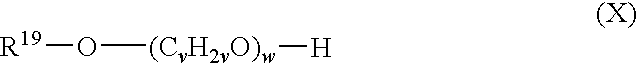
[R19]O[(CvH2vO)w][H]
